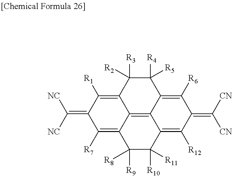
C12=C3C4=C([R6])C(=C([CN])[CN])C([R12])=C3C([R10])([R11])C([R9])([R8])C1=C([R7])C(=C([NC])[NC])C([R1])=C2C([R3])([R2])C4([R4])[R5]
